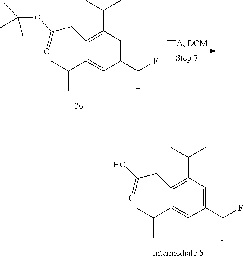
C1(CC(O)=O)=C(C(C)C)C=C(C(F)F)C=C1C(C)C.C1(CC(OC(C)(C)C)=O)=C(C(C)C)C=C(C(F)F)C=C1C(C)C
